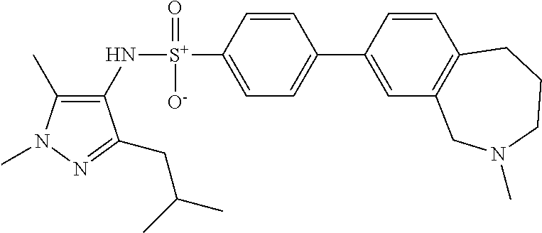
C1(C)=C(N[S+](C2=CC=C(C3=CC4=C(C=C3)CCCN(C)C4)C=C2)(=O)[O-])C(CC(C)C)=NN1C
